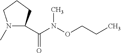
N1(C)C(C(=O)N(OCCC)C)CCC1
